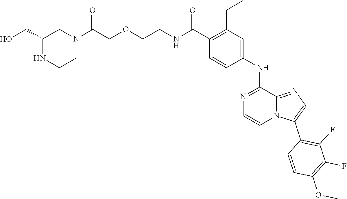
C1(C(NCCOCC(N2CC(CO)NCC2)=O)=O)=C(CC)C=C(NC2=NC=CN3C2=NC=C3C2=C(F)C(F)=C(OC)C=C2)C=C1
